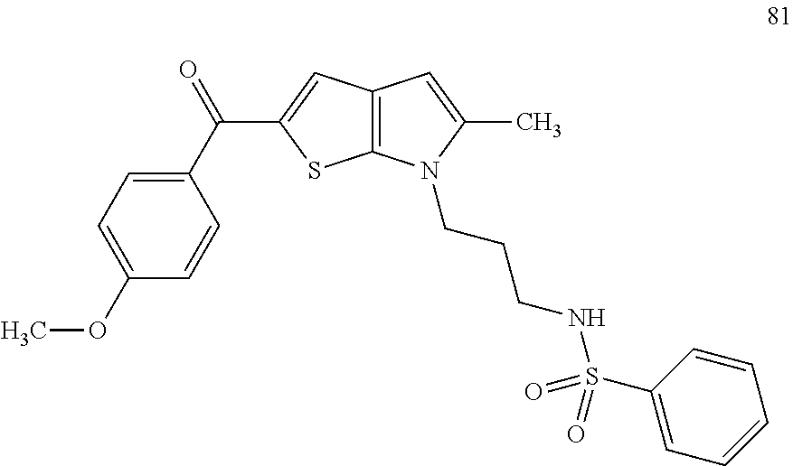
C1(C(=O)C2=CC3=C(S2)N(CCCNS(C2=CC=CC=C2)(=O)=O)C(C)=C3)=CC=C(OC)C=C1
